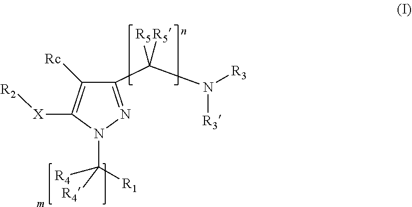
C(N([R3])[R3])([R5])([R5])C1=NN(C([R4])([R1])[R4])C([X][R2])=C1[Rc]
